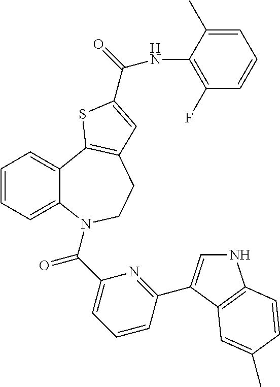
C1=CC=C2C(=C1)C1=C(CCN2C(C2=CC=CC(C3=CNC4=C3C=C(C)C=C4)=N2)=O)C=C(C(=O)NC2=C(F)C=CC=C2C)S1
